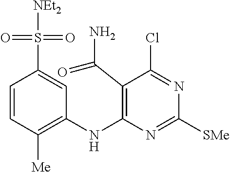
C1=CC([Me])=C(NC2=C(C(N)=O)C(Cl)=NC([SMe])=N2)C=C1S(=O)(=O)[NEt2]
